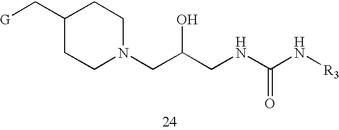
C1CN(CC(CNC(N[R3])=O)O)CCC1C[G]
